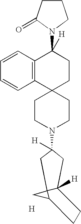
C1CN(C2([H])CC3([H])C4(CC4CC3)C2)CCC12CCC(N1CCCC1=O)([H])C1=C2C=CC=C1.[H]
